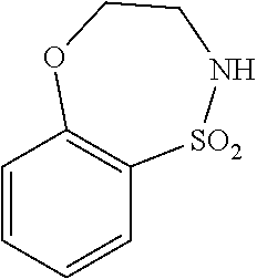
C1=CC=CC2=C1OCCN[SO2]2
